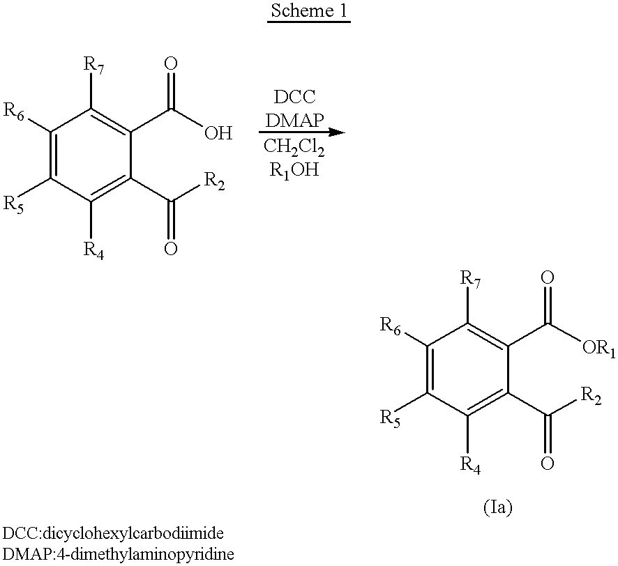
C1([R6])=C([R5])C([R4])=C(C([R2])=O)C(C(O)=O)=C1[R7].C1([R6])=C([R5])C([R4])=C(C([R2])=O)C(C(=O)[OR1])=C1[R7]
